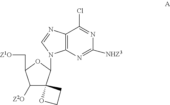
C12=C(N=C([NHZ3])N=C1Cl)N(C1C3(C([Z2O])C(C[Z1O])O1)OCC3)C=N2
